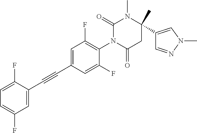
C1=C(C#CC2=CC(F)=CC=C2F)C=C(F)C(N2C(=O)CC(C)(C3=CN(C)N=C3)N(C)C2=O)=C1F
